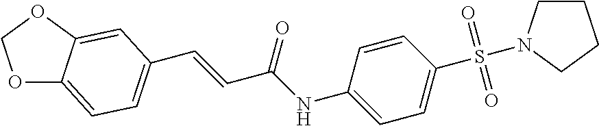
C1CN(S(C2=CC=C(NC(C=CC3=CC=C4OCOC4=C3)=O)C=C2)(=O)=O)CC1
